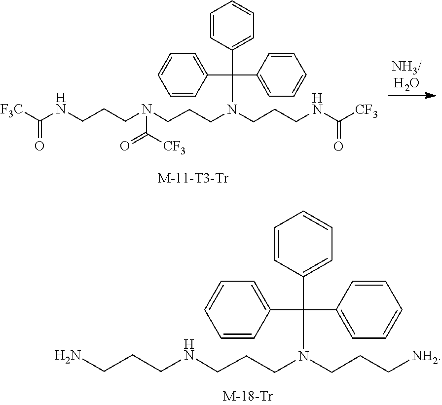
[F3C]C(NCCCN(CCCN(CCCNC([CF3])=O)C(C1=CC=CC=C1)(C1=CC=CC=C1)C1=CC=CC=C1)C([CF3])=O)=O.NCCCNCCCN(CCC[NH2])C(C1=CC=CC=C1)(C1=CC=CC=C1)C1=CC=CC=C1
